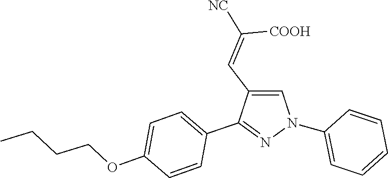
C1(N2C=C(C=C([NC])[COOH])C(C3=CC=C(OCCCC)C=C3)=N2)=CC=CC=C1
